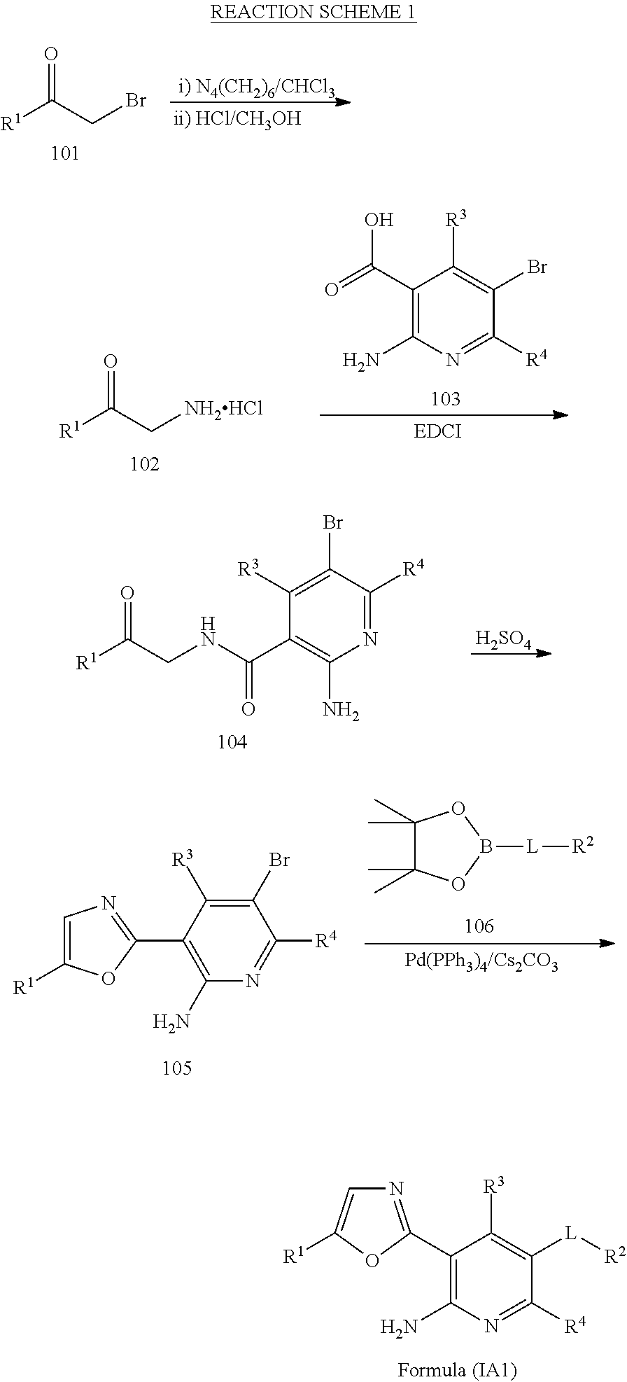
[R1]C(CBr)=O.C1(C(=O)O)=C(N)N=C([R4])C(Br)=C1[R3].[R1]C(C[NH2HCl])=O.C1([R3])=C(Br)C([R4])=NC(N)=C1C(NCC([R1])=O)=O.[H2SO4].C1=C([R1])OC(C2=C(N)N=C([R4])C(Br)=C2[R3])=N1.C1(C)(C)C(C)(C)OB([L][R2])O1.C1(C2=NC=C([R1])O2)=C(N)N=C([R4])C([L][R2])=C1[R3]
